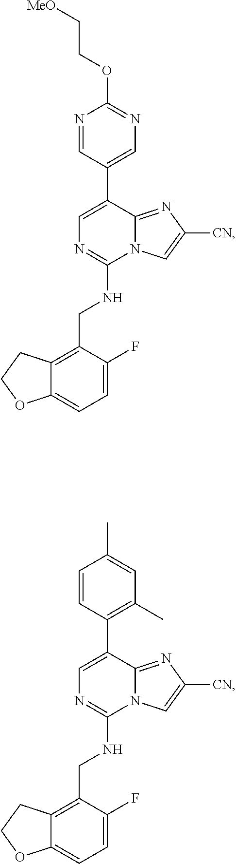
C1=C(F)C(CNC2=NC=C(C3=CN=C(OCC[MeO])N=C3)C3=NC([CN])=CN23)=C2C(=C1)OCC2.C1=C(F)C(CNC2=NC=C(C3=C(C)C=C(C)C=C3)C3=NC([CN])=CN23)=C2C(=C1)OCC2
